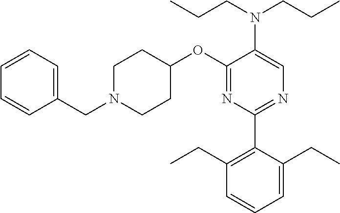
C1(OC2CCN(CC3=CC=CC=C3)CC2)=NC(C2=C(CC)C=CC=C2CC)=NC=C1N(CCC)CCC
